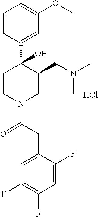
C1=CC(C2(O)CCN(C(CC3=CC(F)=C(F)C=C3F)=O)CC2CN(C)C)=CC(OC)=C1.Cl
